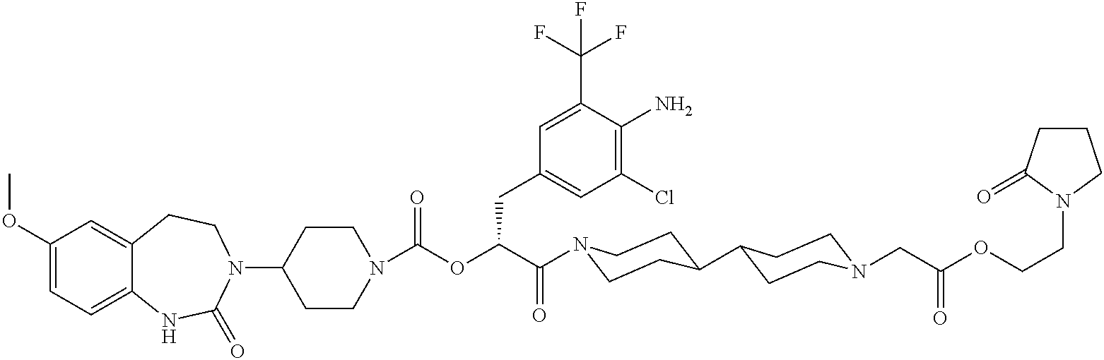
C1(OC)=CC=C2C(=C1)CCN(C1CCN(C(OC(C(=O)N3CCC(C4CCN(CC(OCCN5CCCC5=O)=O)CC4)CC3)CC3=CC(Cl)=C(N)C(C(F)(F)F)=C3)=O)CC1)C(=O)N2
